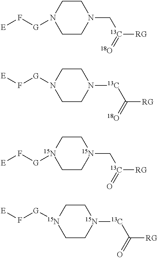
N1(C[13C]([RG])=[18O])CCN([G]F[E])CC1.N1([13C]C([RG])=[18O])CCN([G]F[E])CC1.[15N]1(C[13C]([RG])=O)CC[15N]([G]F[E])CC1.[15N]1([13C]C([RG])=O)CC[15N]([G]F[E])CC1
